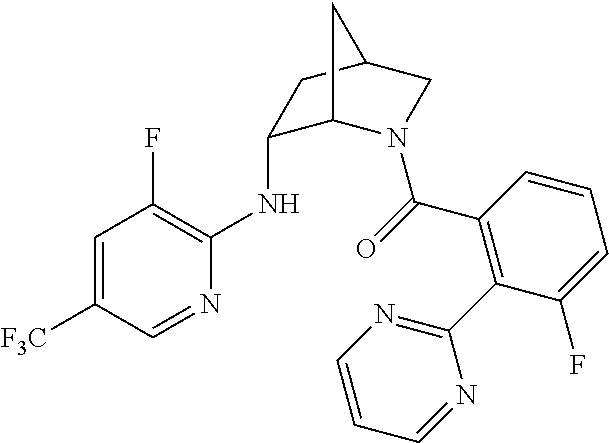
C1=C([F3C])C=NC(NC2C3N(C(=O)C4=C(C5=NC=CC=N5)C(F)=CC=C4)CC(C2)C3)=C1F
